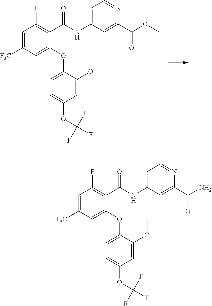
C1=C([F3C])C=C(OC2=CC=C(OC(F)(F)F)C=C2OC)C(C(NC2=CC=NC(C(OC)=O)=C2)=O)=C1F.C1=C([F3C])C=C(OC2=CC=C(OC(F)(F)F)C=C2OC)C(C(NC2=CC=NC(C(N)=O)=C2)=O)=C1F
